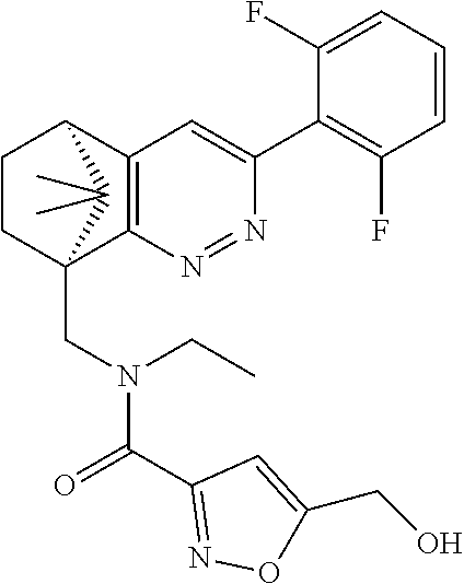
C12=C(N=NC(C3=C(F)C=CC=C3F)=C1)C1(CN(C(C3=NOC(CO)=C3)=O)CC)CCC2C1(C)C
